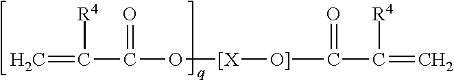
C=C(C(O[[X][O]]C(C(=C)[R4])=O)=O)[R4]
